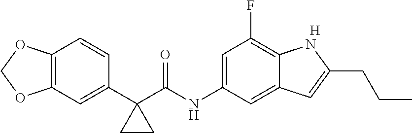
C1(C2(C(NC3=CC(F)=C4C(=C3)C=C(CCC)N4)=O)CC2)=CC2=C(C=C1)OCO2.[H]
